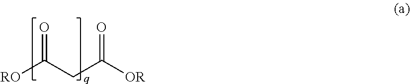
[RO]C(CC([OR])=O)=O
